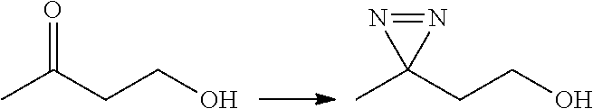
CC(CCO)=O.CC1(CCO)N=N1
